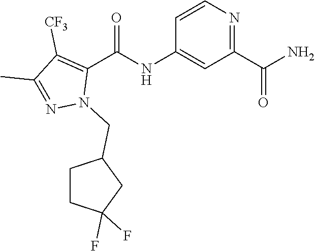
C1=CN=C(C(N)=O)C=C1NC(C1=C([CF3])C(C)=NN1CC1CCC(F)(F)C1)=O
